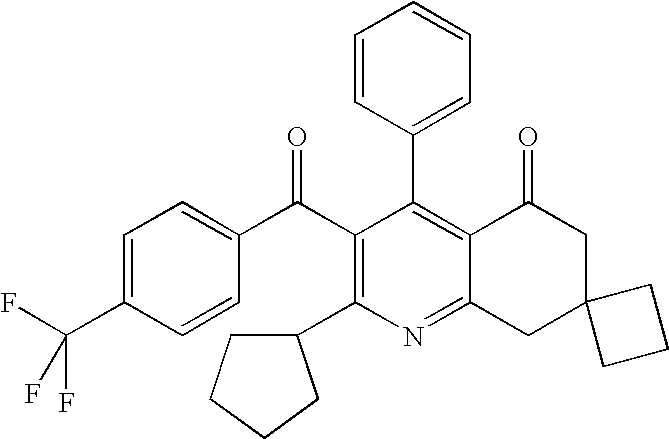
C1(C2=C3C(=NC(C4CCCC4)=C2C(C2=CC=C(C(F)(F)F)C=C2)=O)CC2(CC3=O)CCC2)=CC=CC=C1
